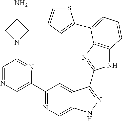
C1(C2=NC=C3C(=C2)C(C2=NC4=C(N2)C=CC=C4C2=CC=CS2)=NN3)=CN=CC(N2CC(N)C2)=N1
